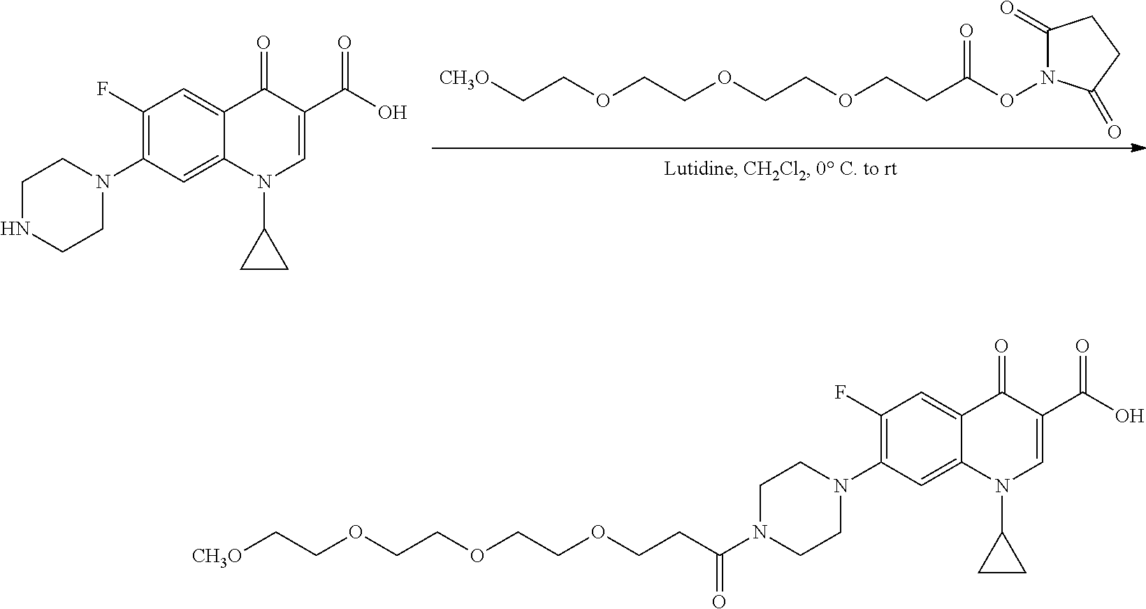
C1(=O)N(OC(CCOCCOCCOCC[CH3O])=O)C(=O)CC1.C1(F)=C(N2CCNCC2)C=C2C(=C1)C(=O)C(C(O)=O)=CN2C1CC1.C1(F)=C(N2CCN(C(CCOCCOCCOCC[CH3O])=O)CC2)C=C2C(=C1)C(=O)C(C(O)=O)=CN2C1CC1
